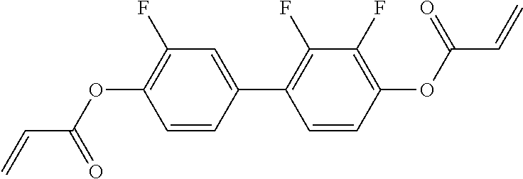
C=CC(=O)OC1=C(F)C=C(C2=C(F)C(F)=C(OC(C=C)=O)C=C2)C=C1
